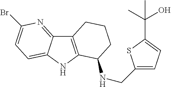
C12=C(NC3=CC=C(Br)N=C13)C(NCC1=CC=C(C(C)(O)C)S1)CCC2
